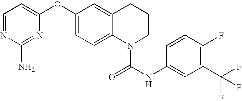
C1=NC(N)=NC(OC2=CC=C3C(=C2)CCCN3C(=O)NC2=CC(C(F)(F)F)=C(F)C=C2)=C1
